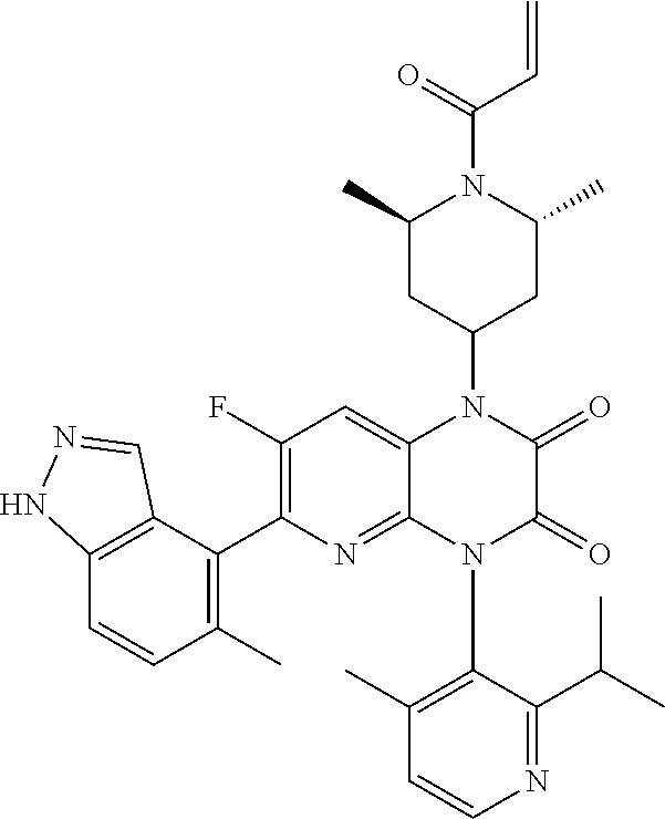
C1(F)=C(C2=C(C)C=CC3=C2C=NN3)N=C2C(=C1)N(C1CC(C)N(C(=O)C=C)C(C)C1)C(=O)C(=O)N2C1=C(C)C=CN=C1C(C)C
